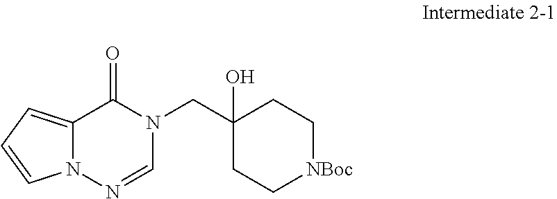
C12=CC=CN1N=CN(CC1(O)CC[NBoc]CC1)C2=O
